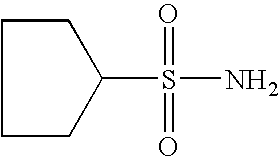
C1CC(S(N)(=O)=O)CC1
